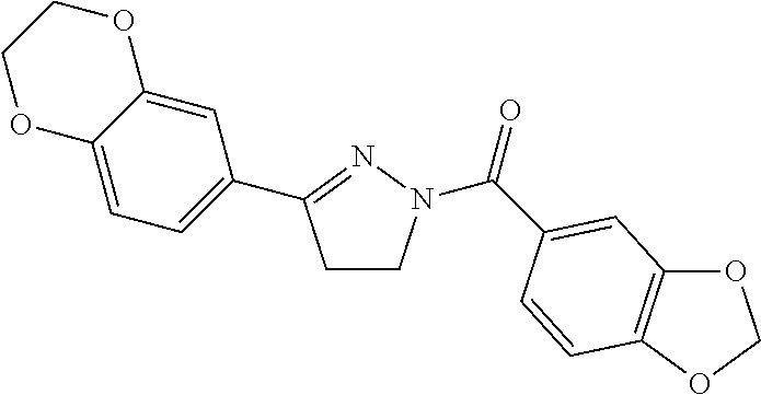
C1CN(C(=O)C2=CC3=C(OCO3)C=C2)N=C1C1=CC=C2C(=C1)OCCO2
